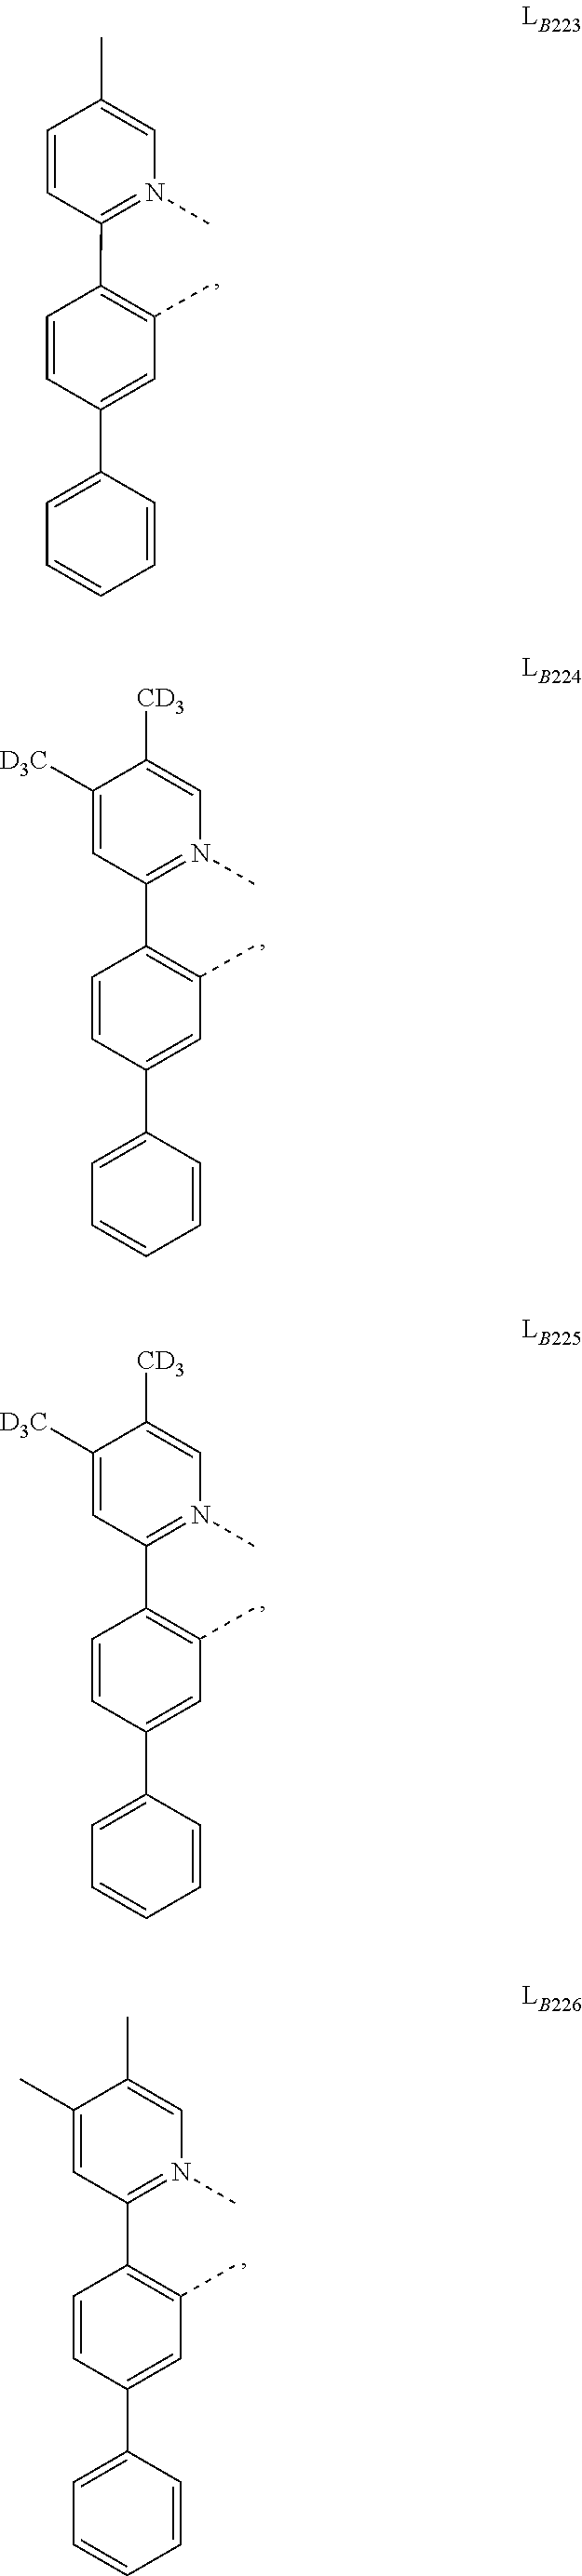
C1([CD3])=CN(C)=C(C2=C(C)C=C(C3=CC=CC=C3)C=C2)C=C1[D3C].C1(C)=CN(C)=C(C2=C(C)C=C(C3=CC=CC=C3)C=C2)C=C1.C1([CD3])=CN(C)=C(C2=C(C)C=C(C3=CC=CC=C3)C=C2)C=C1[D3C].C1(C)=CN(C)=C(C2=C(C)C=C(C3=CC=CC=C3)C=C2)C=C1C
